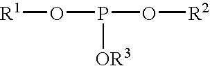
[R1]OP(O[R2])[OR3]
